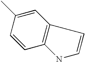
C1=CC(C)=CC2=C1NC=C2
